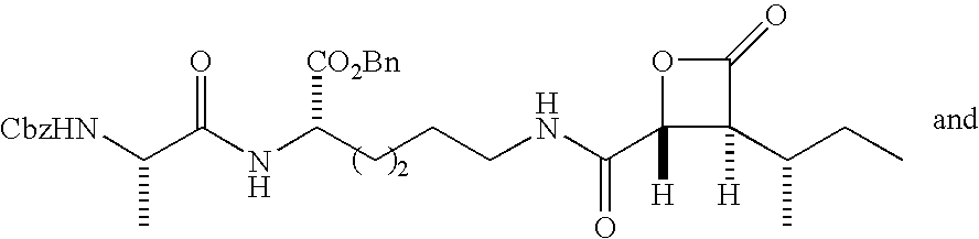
[CbzHN]C(C(NC(CCCNC(C1([H])C(C(CC)C)([H])C(=O)O1)=O)[CO2Bn])=O)C
